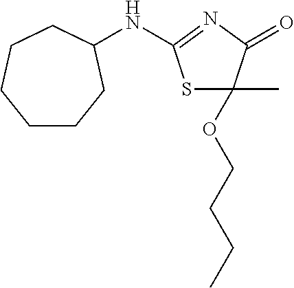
S1C(OCCCC)(C)C(=O)N=C1NC1CCCCCC1
